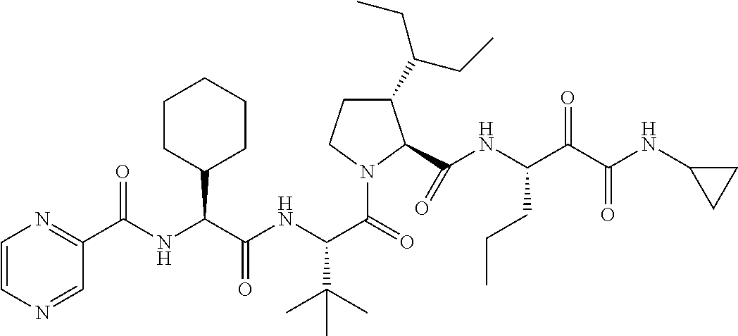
C1=CN=CC(C(NC(C(NC(C(=O)N2C(C(NC(C(C(NC3CC3)=O)=O)CCC)=O)C(C(CC)CC)CC2)C(C)(C)C)=O)C2CCCCC2)=O)=N1
